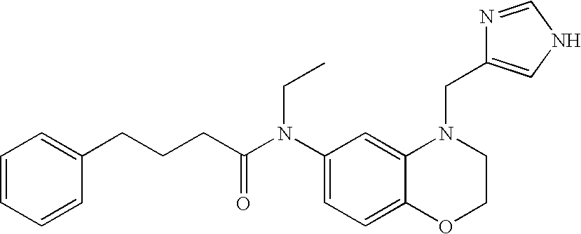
C1(N(C(CCCC2=CC=CC=C2)=O)CC)=CC=C2C(=C1)N(CC1=CNC=N1)CCO2
